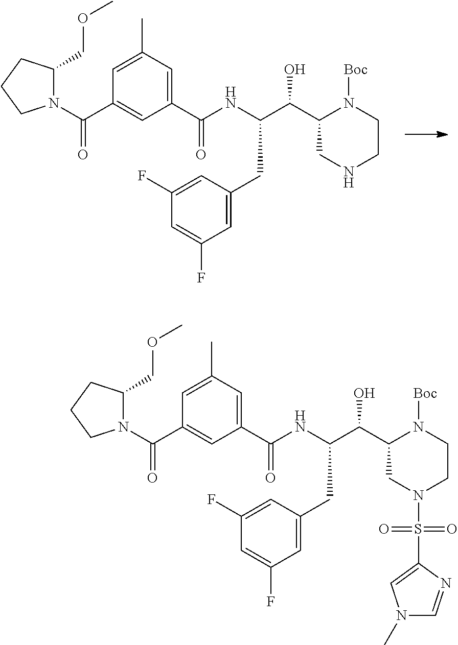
N1CC(C(C(NC(C2=CC(C)=CC(C(=O)N3C(COC)CCC3)=C2)=O)CC2=CC(F)=CC(F)=C2)O)N([Boc])CC1.N1(S(=O)(=O)C2=CN(C)C=N2)CC(C(C(NC(C2=CC(C)=CC(C(=O)N3C(COC)CCC3)=C2)=O)CC2=CC(F)=CC(F)=C2)O)N([Boc])CC1
